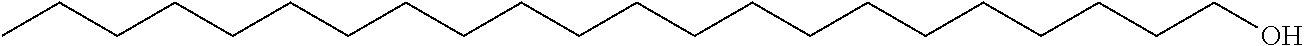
CCCCCCCCCCCCCCCCCCCCCCO
